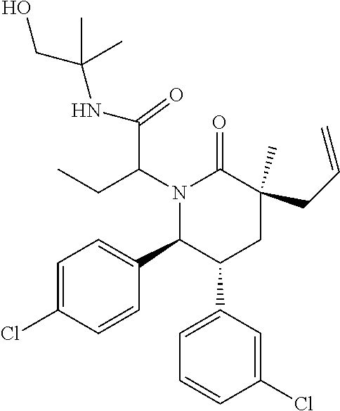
N1(C(CC)C(=O)NC(CO)(C)C)C(C2=CC=C(Cl)C=C2)C(C2=CC=CC(Cl)=C2)CC(C)(CC=C)C1=O
